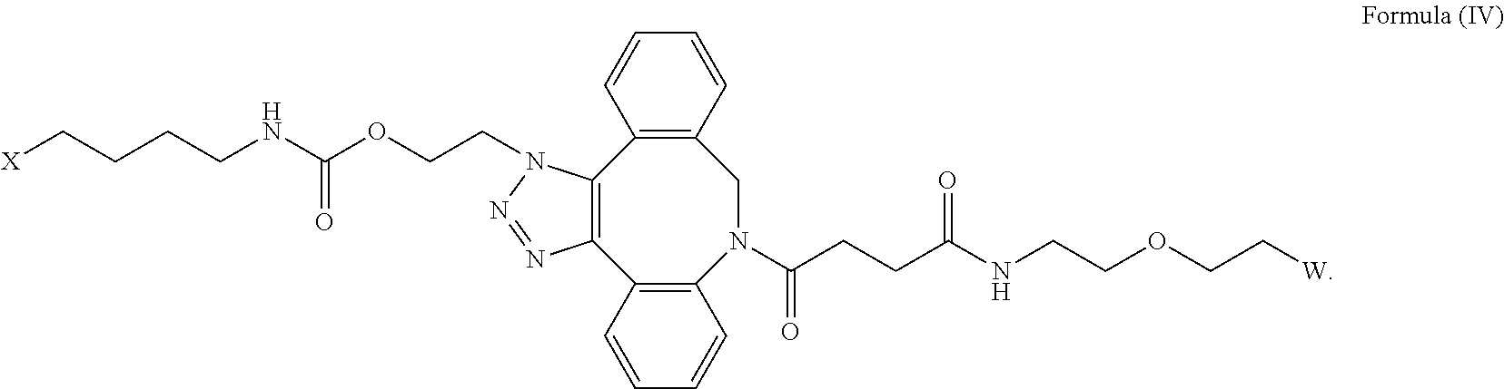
[X]CCCCNC(OCCN1C2=C(C3=C(N(C(CCC(NCCOCC[W])=O)=O)CC4=C2C=CC=C4)C=CC=C3)N=N1)=O
